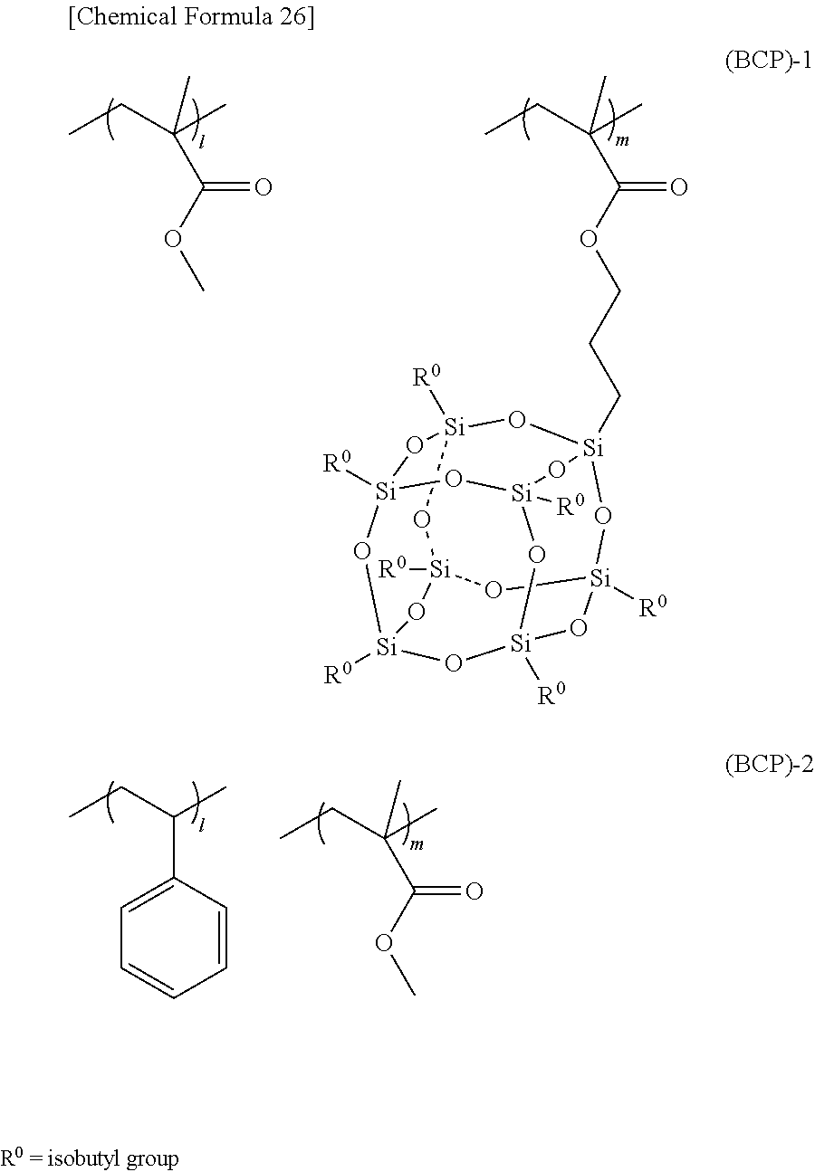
[Si]12([R0])O[Si]3(CCCOC(C(CC)(C)C)=O)O[Si]4([R0])O[Si]([R0])(O1)O[Si]1([R0])O[Si]([R0])(O[Si]([R0])(O[Si]([R0])(O1)O2)O3)O4.COC(C(CC)(C)C)=O.C(CC)(C)C1=CC=CC=C1.COC(C(CC)(C)C)=O
